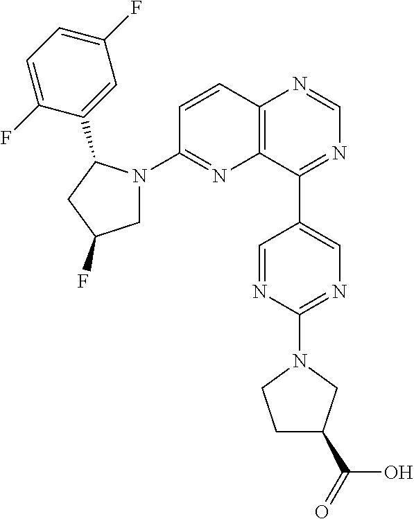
C12=C(C(C3=CN=C(N4CC(C(=O)O)CC4)N=C3)=NC=N1)N=C(N1CC(F)CC1C1=CC(F)=CC=C1F)C=C2
